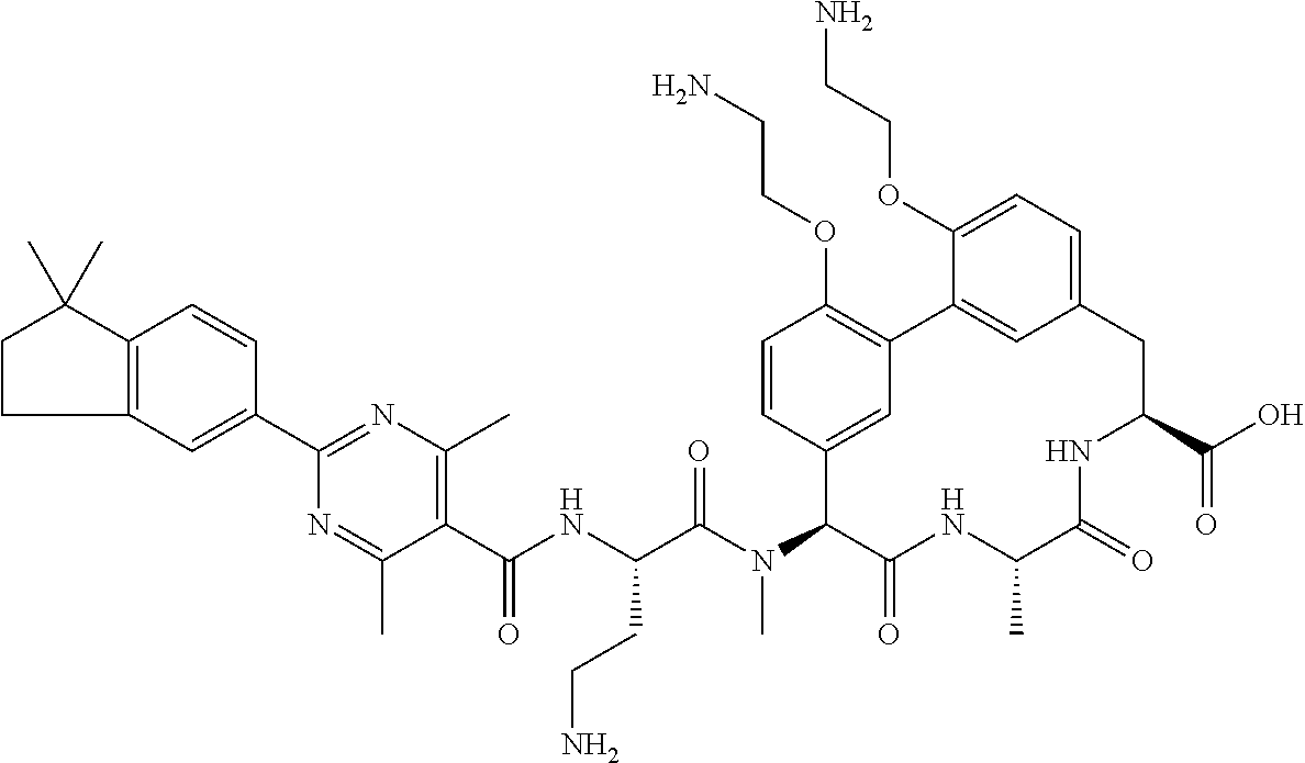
C12=C(C=C(C3=NC(C)=C(C(NC(C(N(C4C(=O)NC(C)C(=O)NC(C(O)=O)CC5=CC=C(OCCN)C(=C5)C5=C(OCCN)C=CC4=C5)C)=O)CCN)=O)C(C)=N3)C=C1)CCC2(C)C
